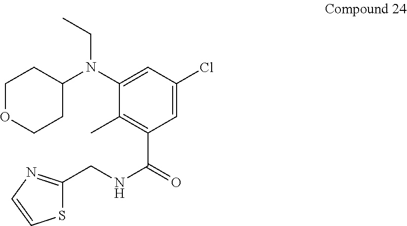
C1OCCC(N(C2=CC(Cl)=CC(C(=O)NCC3=NC=CS3)=C2C)CC)C1
